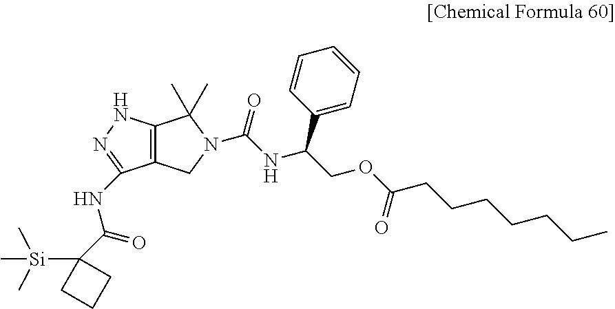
C12=C(NN=C1NC(=O)C1([Si](C)(C)C)CCC1)C(C)(C)N(C(=O)NC(COC(CCCCCCC)=O)C1=CC=CC=C1)C2
